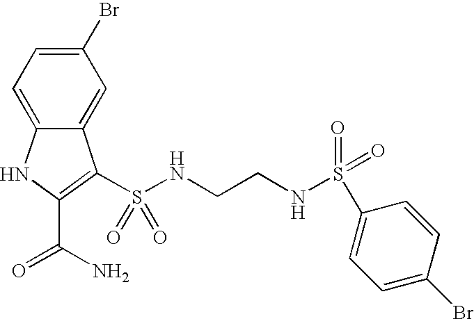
C1(Br)=CC=C2C(=C1)C(S(=O)(=O)NCCNS(=O)(=O)C1=CC=C(Br)C=C1)=C(C(N)=O)N2
